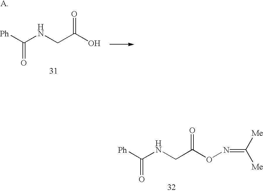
[Ph]C(NCC(ON=C([Me])[Me])=O)=O.[Ph]C(NCC(O)=O)=O
